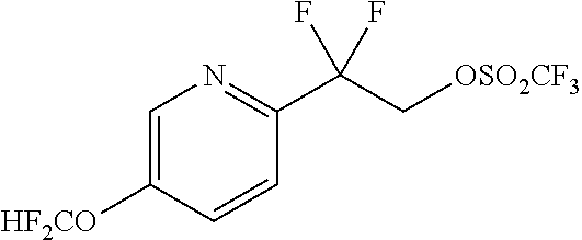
[OSO2CF3]CC(C1=NC=C([HF2CO])C=C1)(F)F
